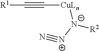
[R1]C#C[CuLn][N-]([R2])[N+]#N
